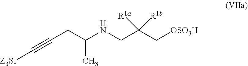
C(CC(NCC(C[OSO3H])([R1a])[R1b])C)#C[Z3Si]
